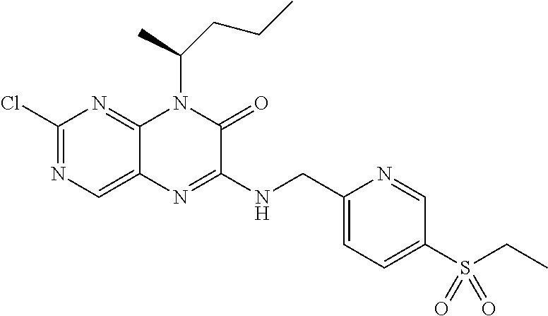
C1(Cl)=NC=C2C(=N1)N(C(CCC)C)C(=O)C(NCC1=CC=C(S(CC)(=O)=O)C=N1)=N2
